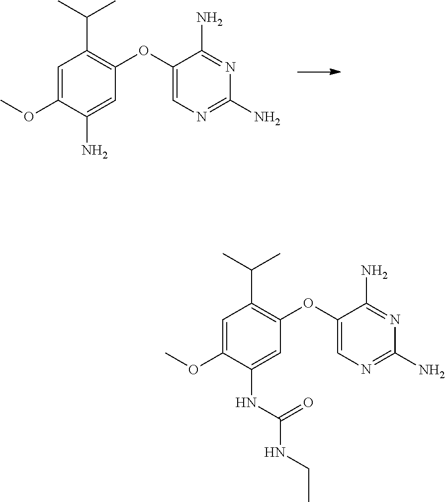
N1=C(N)C(OC2=C(C(C)C)C=C(OC)C(N)=C2)=CN=C1N.N1=C(N)C(OC2=C(C(C)C)C=C(OC)C(NC(NCC)=O)=C2)=CN=C1N
